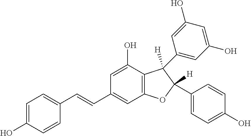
C1=C(O)C=CC(C=CC2=CC3=C(C(O)=C2)C(C2=CC(O)=CC(O)=C2)([H])C(C2=CC=C(O)C=C2)([H])O3)=C1
